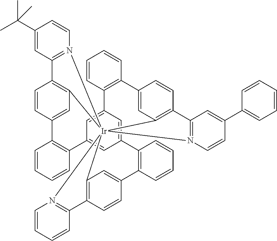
C1(C(C)(C)C)=CC2=N(C=C1)[Ir]1345C6=C2C=CC(=C6)C2=C(C=CC=C2)C2=CC(=CC(=C2)C2=C(C=CC=C2)C2=CC1=C(C=C2)C1=N3C=CC(C2=CC=CC=C2)=C1)C1=C(C=CC=C1)C1=CC4=C(C=C1)C1=N5C=CC=C1
